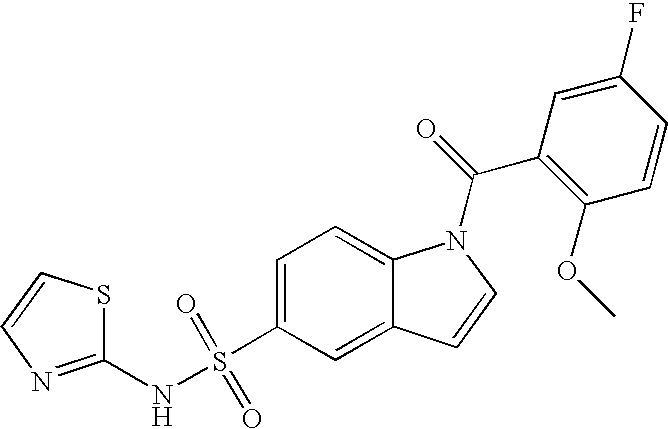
C1(NS(C2=CC=C3C(=C2)C=CN3C(=O)C2=C(OC)C=CC(F)=C2)(=O)=O)=NC=CS1
